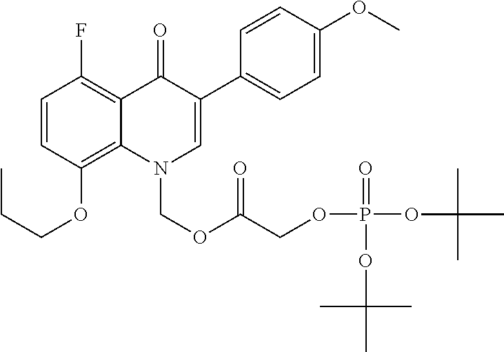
C1=CC(OCCC)=C2C(=C1F)C(=O)C(C1=CC=C(OC)C=C1)=CN2COC(COP(OC(C)(C)C)(=O)OC(C)(C)C)=O
